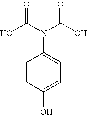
C1=CC(O)=CC=C1N(C(O)=O)C(O)=O
